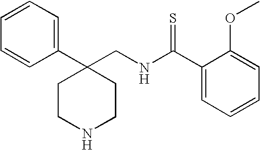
C1=CC=C(C2(CNC(C3=CC=CC=C3OC)=S)CCNCC2)C=C1
